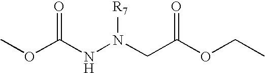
COC(NN(CC(OCC)=O)[R7])=O
